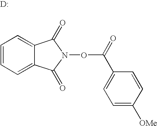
C1=CC=C2C(=C1)C(=O)N(OC(=O)C1=CC=C([OMe])C=C1)C2=O.[D]
